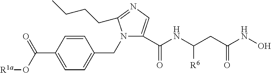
O(C(=O)C1=CC=C(CN2C(C(NC(CC(=O)NO)[R6])=O)=CN=C2CCCC)C=C1)[R1a]
